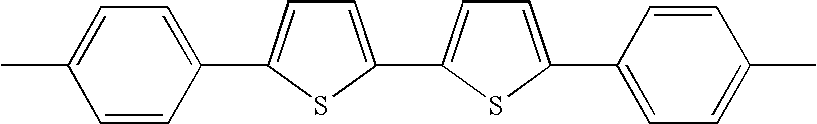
C1=CC(C2=CC=C(C3=CC=C(C4=CC=C(C)C=C4)S3)S2)=CC=C1C
